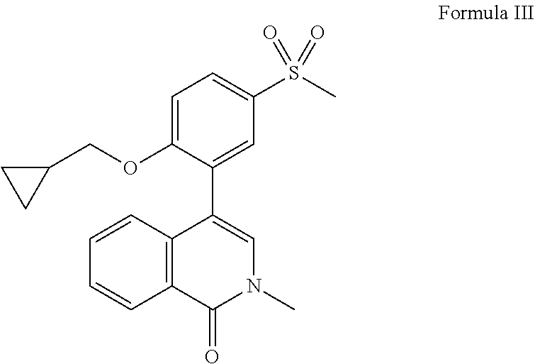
C12=C(C=CC=C1)C(C1=CC(S(C)(=O)=O)=CC=C1OCC1CC1)=CN(C)C2=O
